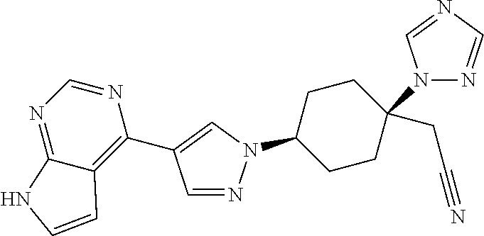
N1=CN=CN1C1(CC#N)CCC(N2N=CC(C3=C4C(=NC=N3)NC=C4)=C2)CC1
